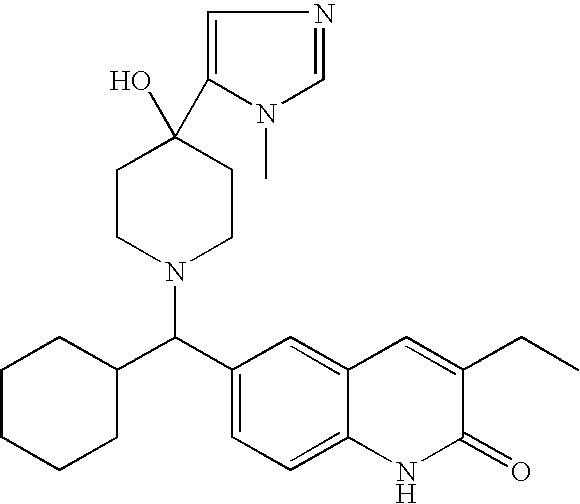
C1CN(C(C2=CC=C3C(=C2)C=C(CC)C(=O)N3)C2CCCCC2)CCC1(O)C1=CN=CN1C
